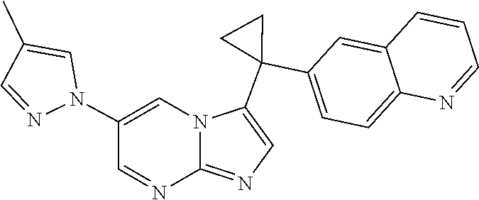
C12=NC=C(C3(C4=CC=C5C(=C4)C=CC=N5)CC3)N1C=C(N1C=C(C)C=N1)C=N2
